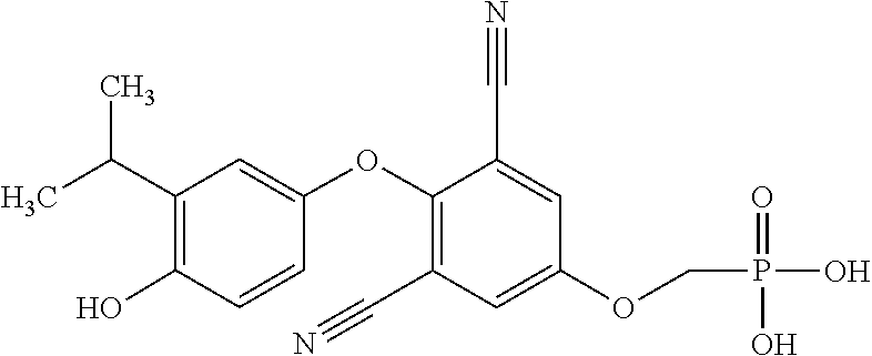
C1(C#N)=CC(OCP(=O)(O)O)=CC(C#N)=C1OC1=CC(C(C)C)=C(O)C=C1
